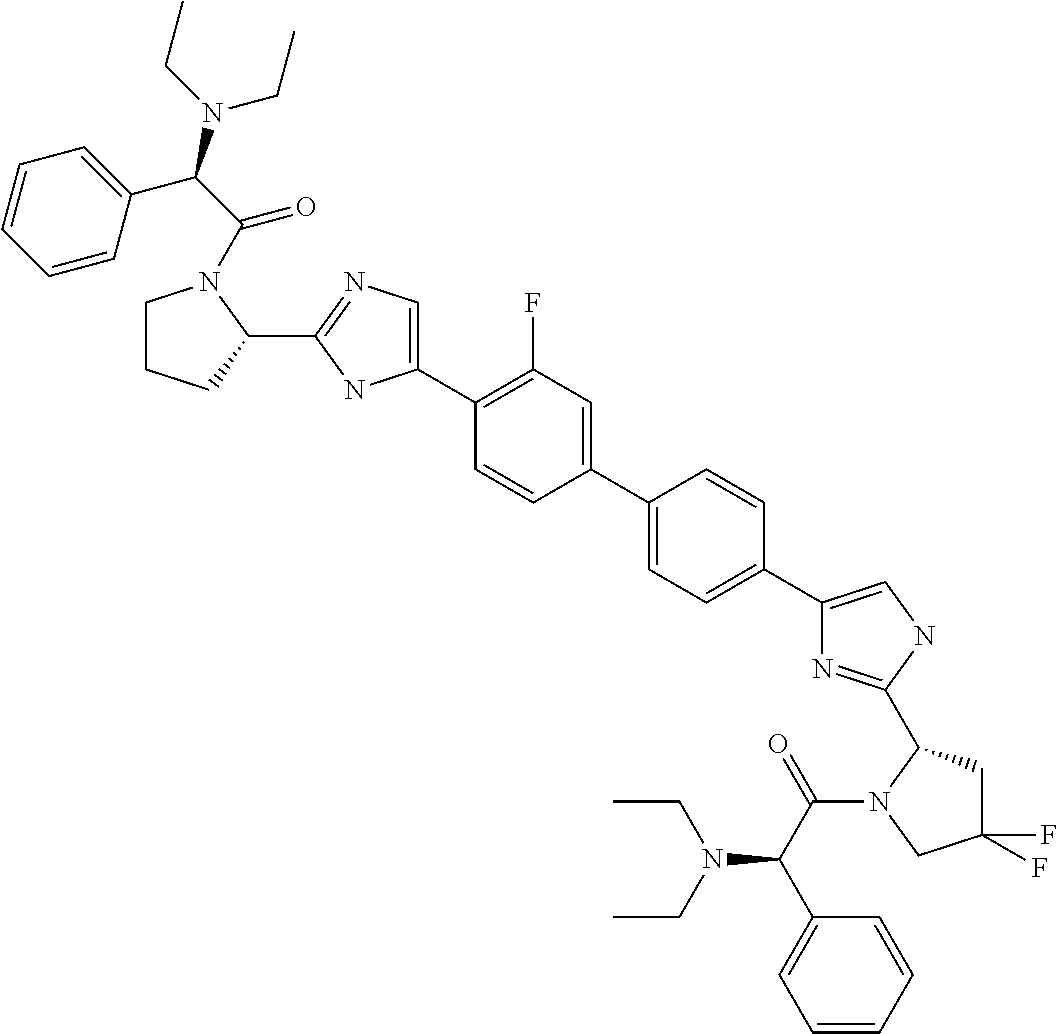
C1(C2=C(F)C=C(C3=CC=C(C4=CNC(C5CC(F)(F)CN5C(=O)C(C5=CC=CC=C5)N(CC)CC)=N4)C=C3)C=C2)=CN=C(C2N(C(=O)C(N(CC)CC)C3=CC=CC=C3)CCC2)N1
